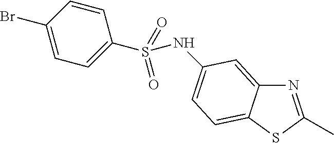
N1=C(C)SC2=CC=C(NS(C3=CC=C(Br)C=C3)(=O)=O)C=C12
